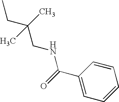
CCC(CNC(C1=CC=CC=C1)=O)(C)C
